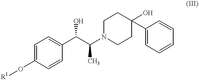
C1=C(O[R1])C=CC(C(C(N2CCC(O)(C3=CC=CC=C3)CC2)C)O)=C1
